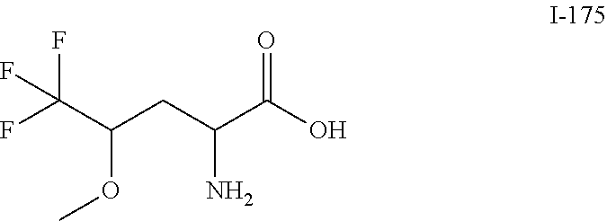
C(CC(C(O)=O)N)(C(F)(F)F)OC
